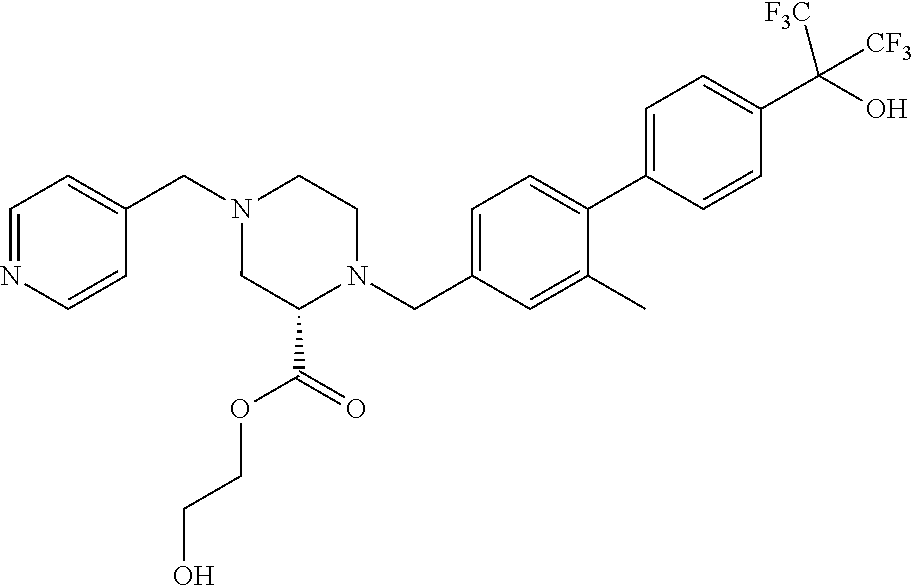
C1=NC=CC(CN2CC(C(=O)OCCO)N(CC3=CC=C(C4=CC=C(C(O)([CF3])[CF3])C=C4)C(C)=C3)CC2)=C1
